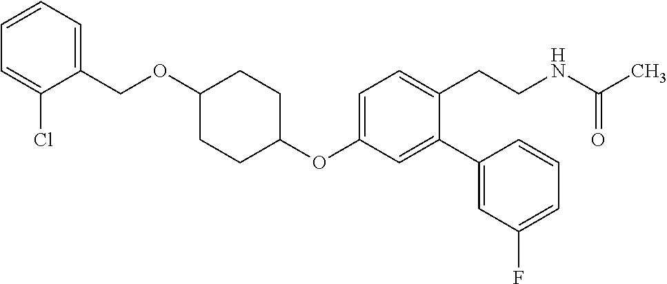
C1=C(OC2CCC(OCC3=CC=CC=C3Cl)CC2)C=C(C2=CC(F)=CC=C2)C(CCNC(C)=O)=C1
